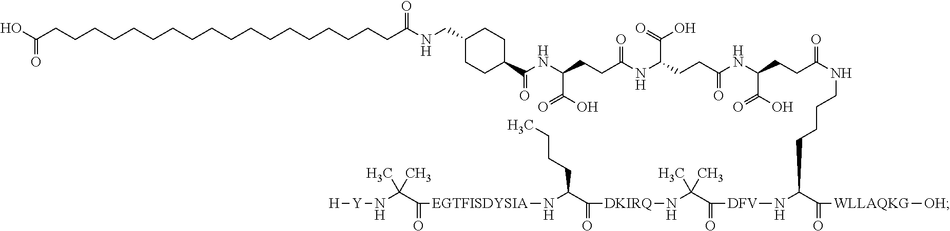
C(NC(CCC(NC(CCC(NC(CCC(=O)NCCCCC(C(=O)[WLLAQKG][OH])N[DFV]C(C(C)(C)N[DKIRQ]C(C(CCCC)N[EGTFISDYSIA]C(C(N[Y][H])(C)C)=O)=O)=O)C(=O)O)=O)C(O)=O)=O)C(=O)O)(=O)C1CCC(CNC(CCCCCCCCCCCCCCCCCCC(O)=O)=O)CC1
